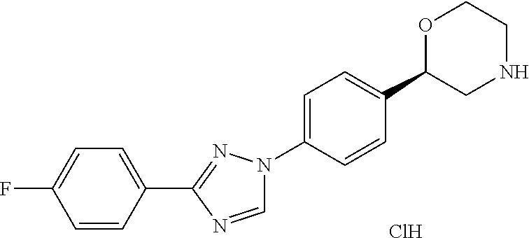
Cl.N1(C2=CC=C(C3CNCCO3)C=C2)C=NC(C2=CC=C(F)C=C2)=N1
